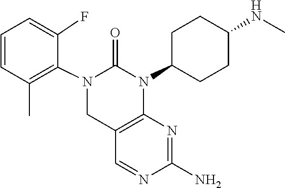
N1=CC2=C(N=C1N)N(C1CCC(NC)CC1)C(=O)N(C1=C(C)C=CC=C1F)C2
